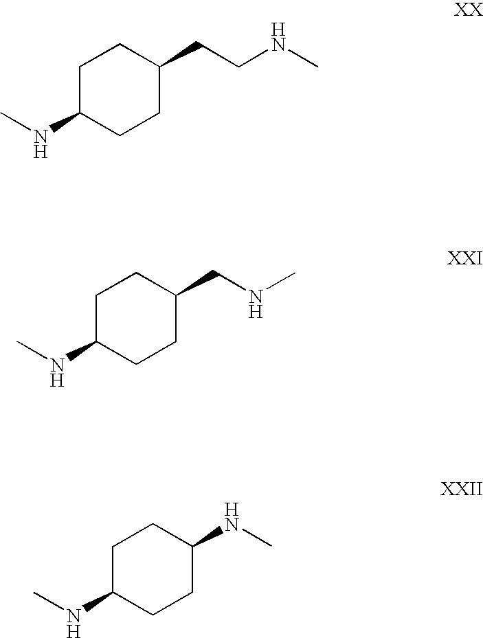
C1C(NC)CCC(CCNC)C1.C1C(NC)CCC(CNC)C1.C1C(NC)CCC(NC)C1
